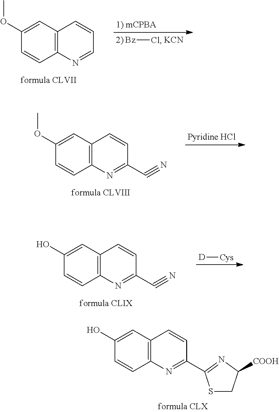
C12=C(C=C(OC)C=C1)C=CC=N2.[Bz]Cl.C12=C(C=C(OC)C=C1)C=CC(C#N)=N2.C12=C(C=C(O)C=C1)C=CC(C#N)=N2.[D][Cys].C12=C(C=C(O)C=C1)C=CC(C1=NC([COOH])CS1)=N2
